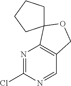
N1=C(Cl)N=CC2=C1C1(OC2)CCCC1
